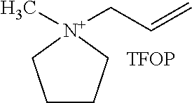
C1CC[N+](C)(CC=C)C1.[TFOP]
